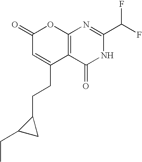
C1(=O)C=C(CCC2C(CC)C2)C2=C(O1)N=C(C(F)F)NC2=O
